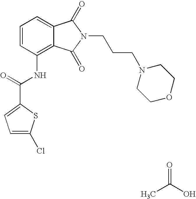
C1=C(Cl)SC(C(=O)NC2=C3C(=CC=C2)C(=O)N(CCCN2CCOCC2)C3=O)=C1.CC(=O)O
